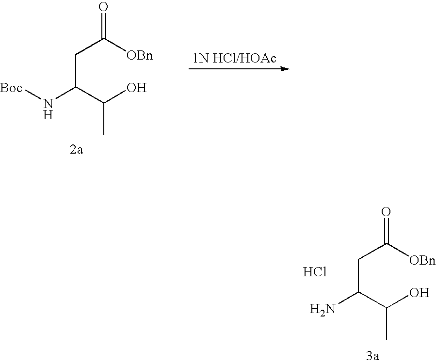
O=C([OBn])CC(N[Boc])C(O)C.[1N HCl/HOAc].O=C([OBn])CC(N)C(O)C.Cl
